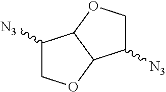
C1([N3])COC2C1OCC2[N3]
